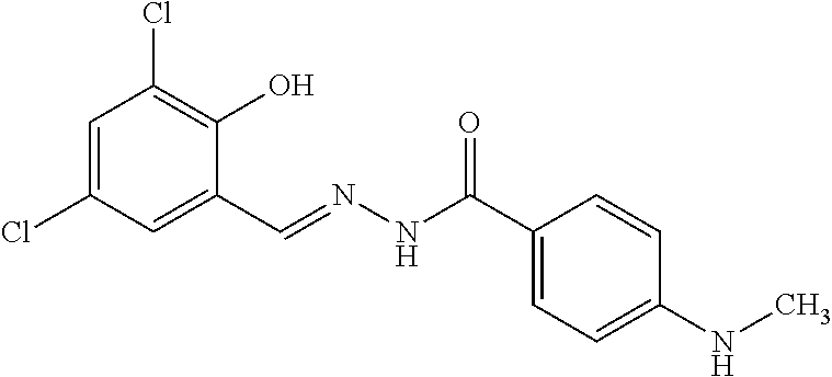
C1=C(Cl)C=C(C=NNC(C2=CC=C(NC)C=C2)=O)C(O)=C1Cl
